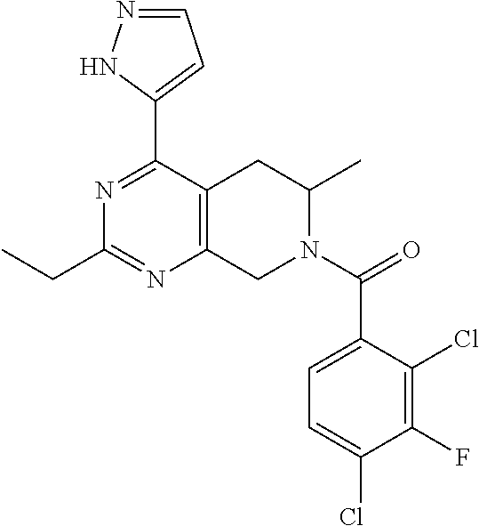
C1=NNC(C2=NC(CC)=NC3=C2CC(C)N(C(=O)C2=CC=C(Cl)C(F)=C2Cl)C3)=C1
